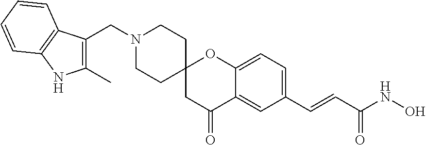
N1(CC2=C(C)NC3=C2C=CC=C3)CCC2(CC1)CC(=O)C1=CC(C=CC(NO)=O)=CC=C1O2
